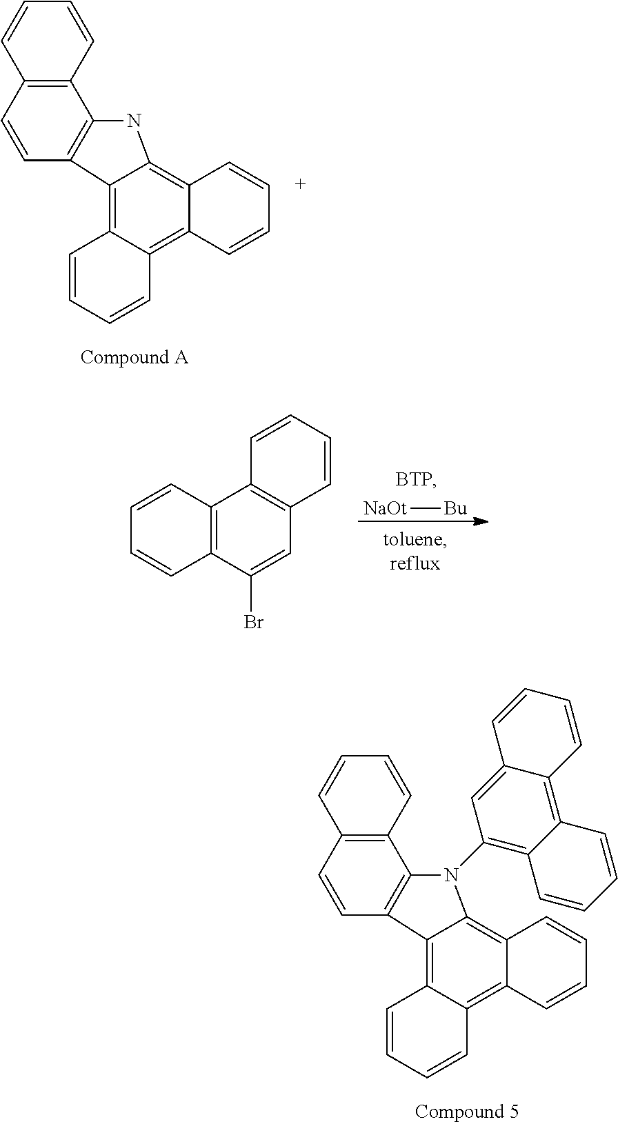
C12=C(C=CC3=C1NC1=C4C(=C5C(=C31)C=CC=C5)C=CC=C4)C=CC=C2.C12=C(C=CC3=C1N(C1=C4C(=C5C(=C1)C=CC=C5)C=CC=C4)C1=C4C(=C5C(=C31)C=CC=C5)C=CC=C4)C=CC=C2.[NaOt][Bu].C12=C(C(Br)=CC3=C1C=CC=C3)C=CC=C2
